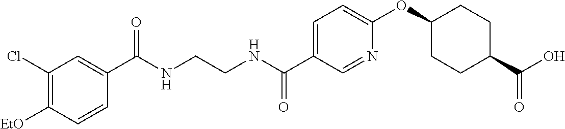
C1(Cl)=C([EtO])C=CC(C(NCCNC(C2=CC=C(OC3CCC(C(O)=O)CC3)N=C2)=O)=O)=C1
